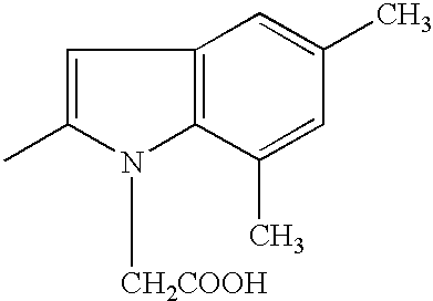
C1=C(C)N([CH2COOH])C2=C1C=C(C)C=C2C
